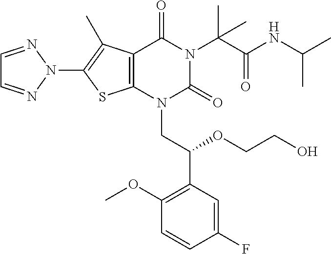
C12=C(N(CC(C3=C(OC)C=CC(F)=C3)OCCO)C(=O)N(C(C(NC(C)C)=O)(C)C)C1=O)SC(N1N=CC=N1)=C2C
